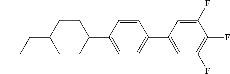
C1CC(C2=CC=C(C3=CC(F)=C(F)C(F)=C3)C=C2)CCC1CCC
